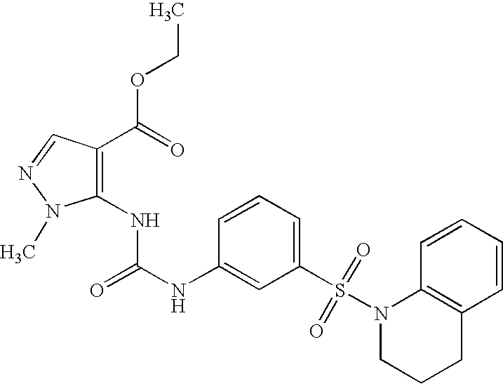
C1(NC(NC2=CC(S(N3CCCC4=C3C=CC=C4)(=O)=O)=CC=C2)=O)=C(C(=O)OCC)C=NN1C
